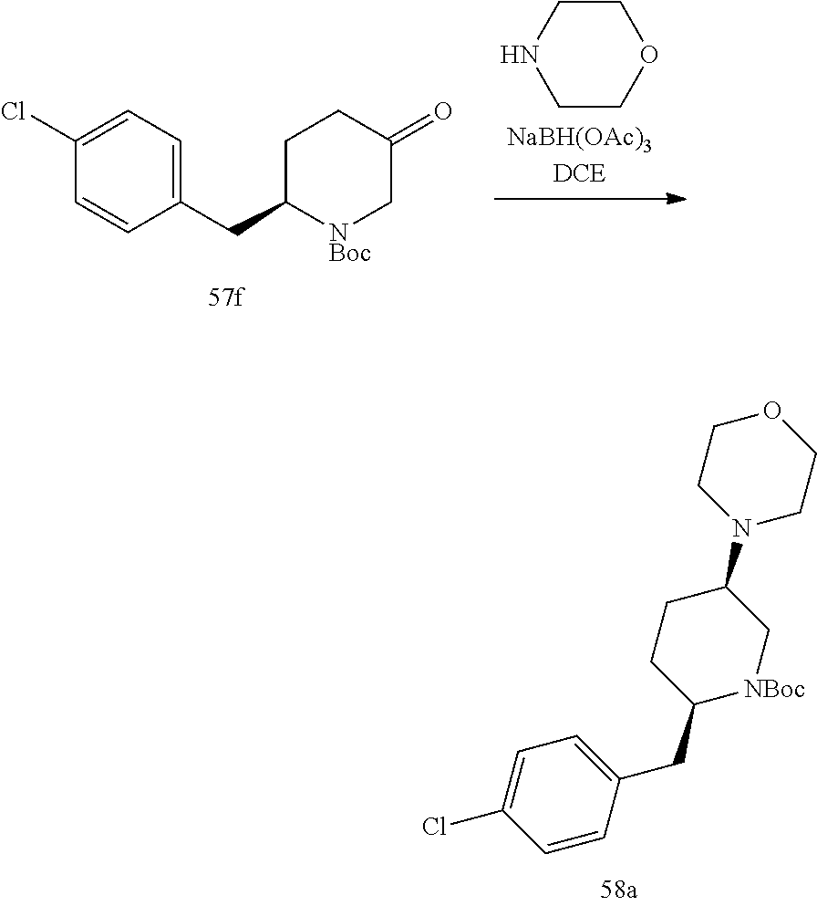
C1=CC(CC2[NBoc]CC(N3CCOCC3)CC2)=CC=C1Cl.C1(CC2[NBoc]CC(=O)CC2)=CC=C(Cl)C=C1.C1CNCCO1
